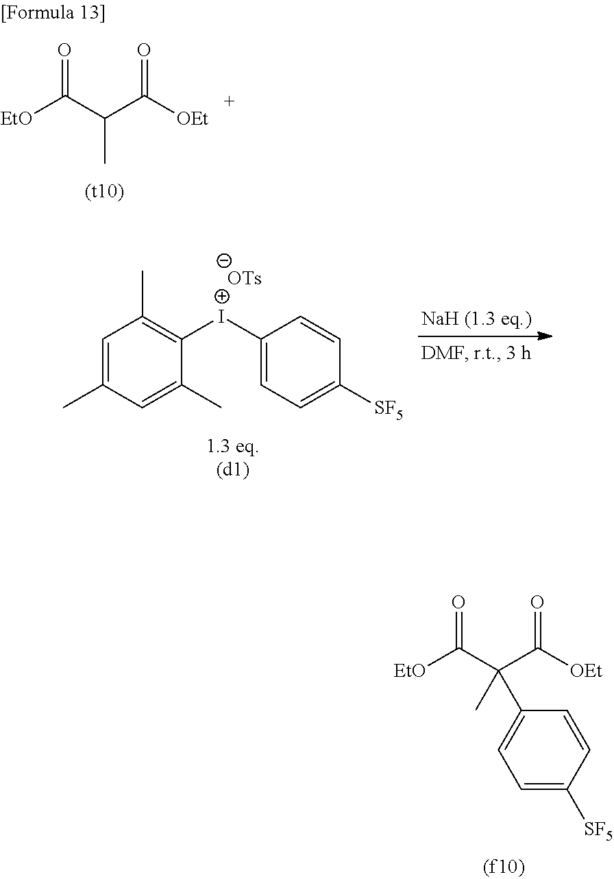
C1([I+]C2=C(C)C=C(C)C=C2C)=CC=C([SF5])C=C1.[OTs].[EtO]C(C(C([OEt])=O)C)=O.[EtO]C(C(C([OEt])=O)(C1=CC=C([SF5])C=C1)C)=O
